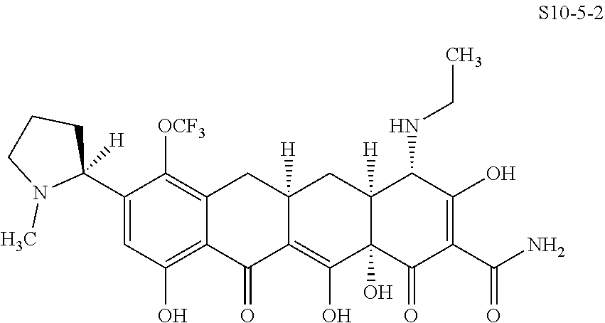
C1=C(C2([H])CCCN2C)C([OCF3])=C2C(=C1O)C(=O)C1=C(O)C3(O)C([H])(CC1([H])C2)C(NCC)C(O)=C(C(N)=O)C3=O
